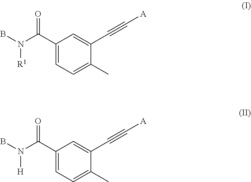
C1(C(N(B)[R1])=O)=CC=C(C)C(C#C[A])=C1.C1(C(N(B)[H])=O)=CC=C(C)C(C#C[A])=C1
